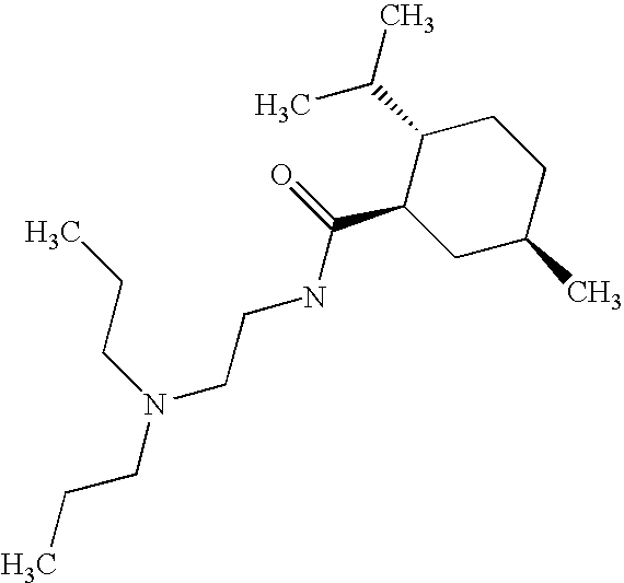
N(C(C1CC(C)CCC1C(C)C)=O)CCN(CCC)CCC
